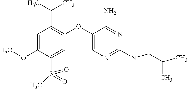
C1=C(OC)C(S(C)(=O)=O)=CC(OC2=CN=C(NCC(C)C)N=C2N)=C1C(C)C
